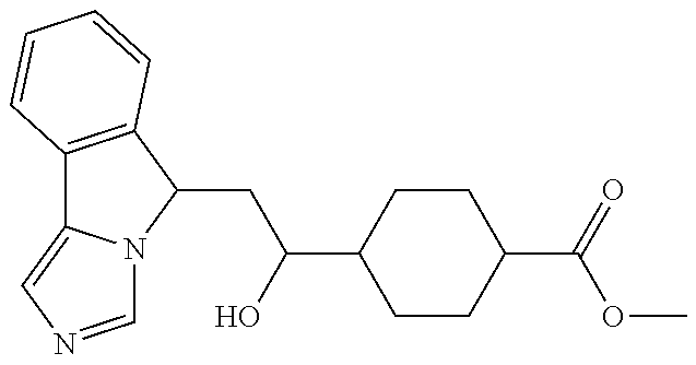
C12=C(C(CC(O)C3CCC(C(OC)=O)CC3)N3C1=CN=C3)C=CC=C2
